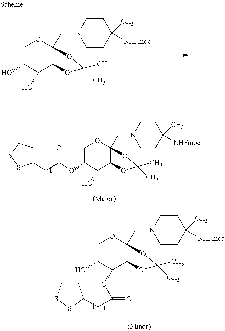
C1C(O)C(O)C2C(CN3CCC(C)([NHFmoc])CC3)(O1)OC(C)(C)O2.C1OC2(CN3CCC(C)([NHFmoc])CC3)C(C(O)C1OC(CC1CCSS1)=O)OC(C)(C)O2.C1C(O)C(OC(CC2CCSS2)=O)C2C(CN3CCC(C)([NHFmoc])CC3)(O1)OC(C)(C)O2
